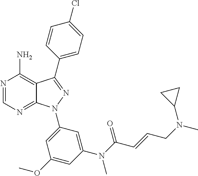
N1=CN=C2C(=C1N)C(C1=CC=C(Cl)C=C1)=NN2C1=CC(OC)=CC(N(C(C=CCN(C)C2CC2)=O)C)=C1
